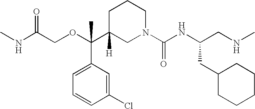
N(C(COC(C1([H])CN(C(NC(CNC)CC2CCCCC2)=O)CCC1)(C1=CC=CC(Cl)=C1)C)=O)C
